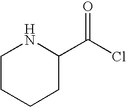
C1CCCC(C(Cl)=O)N1
